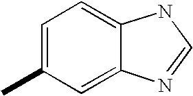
CC1=CC=C2C(=C1)N=CN2
